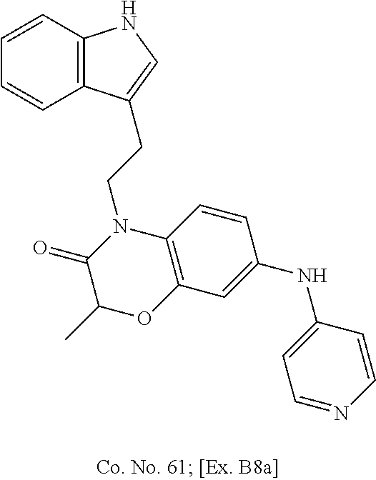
C1=CC2=C(C=C1)C(CCN1C(=O)C(C)OC3=C1C=CC(NC1=CC=NC=C1)=C3)=CN2
